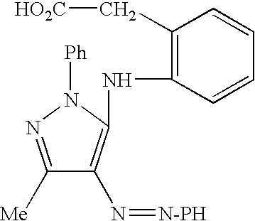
C1([Me])=NN([Ph])C(NC2=C(C[HO2C])C=CC=C2)=C1N=[N-PH]
